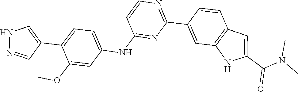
C1(C2=NC=CC(NC3=CC=C(C4=CNN=C4)C(OC)=C3)=N2)=CC2=C(C=C1)C=C(C(N(C)C)=O)N2
